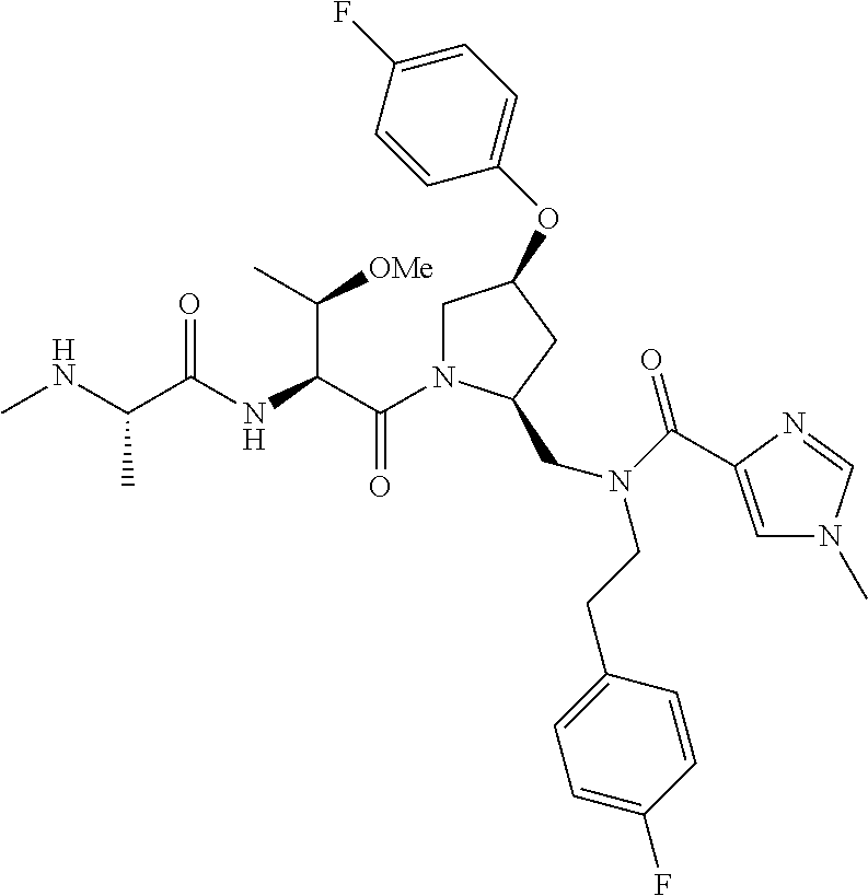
C(=O)(C(C([OMe])C)NC(=O)C(C)NC)N1CC(OC2=CC=C(F)C=C2)CC1CN(CCC1=CC=C(F)C=C1)C(=O)C1=CN(C)C=N1
